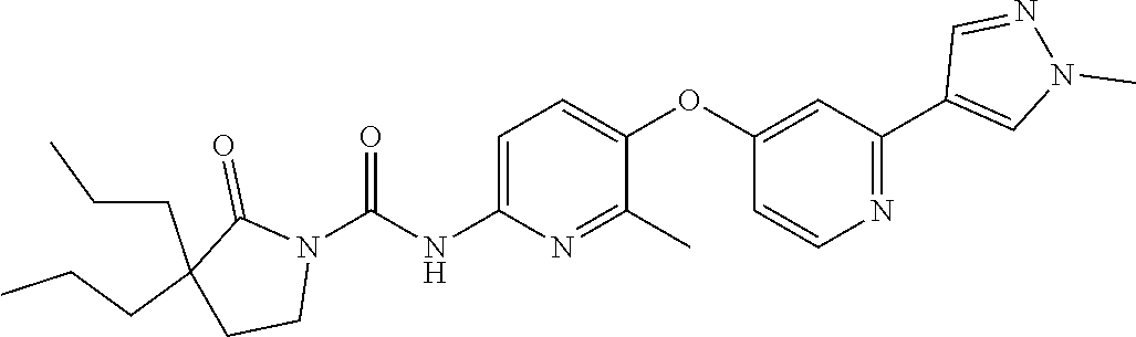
C1=C(NC(N2C(=O)C(CCC)(CCC)CC2)=O)N=C(C)C(OC2=CC(C3=CN(C)N=C3)=NC=C2)=C1
